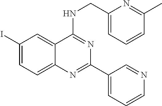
C1(I)=CC=C2C(=C1)C(NCC1=CC=CC(C)=N1)=NC(C1=CC=CN=C1)=N2
